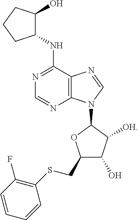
C1(CSC2=C(F)C=CC=C2)C(O)C([OH])C(N2C3=C(N=C2)C(NC2C(O)CCC2)=NC=N3)O1
